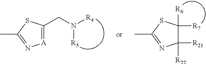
[A]1=C(CN([R4])[R5])SC(C)=N1.C1([R22])([R21])C([R7])([R6])SC(C)=N1
